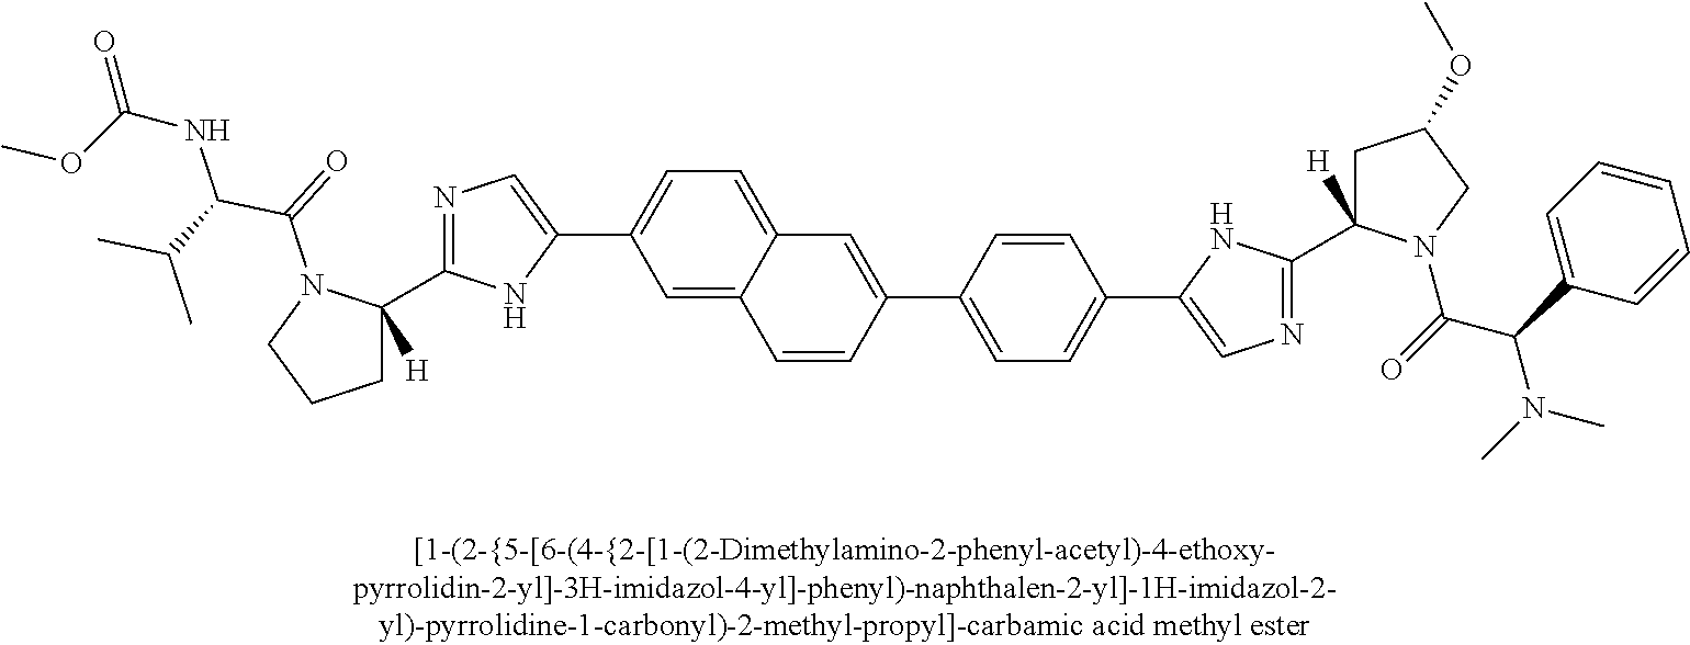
C1=C2C(=CC(C3=CN=C(C4([H])CCCN4C(=O)C(C(C)C)NC(=O)OC)N3)=C1)C=CC(C1=CC=C(C3=CN=C(C4([H])CC(OC)CN4C(=O)C(C4=CC=CC=C4)N(C)C)N3)C=C1)=C2
